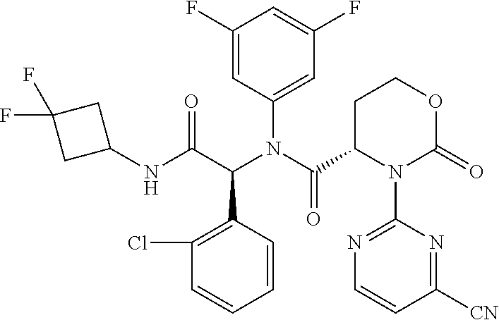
C1(F)=CC(N(C(C2N(C3=NC=CC([CN])=N3)C(=O)OCC2)=O)C(C(NC2CC(F)(F)C2)=O)C2=C(Cl)C=CC=C2)=CC(F)=C1
